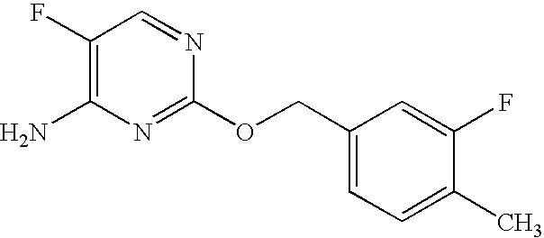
C1(F)=C(N)N=C(OCC2=CC=C(C)C(F)=C2)N=C1
